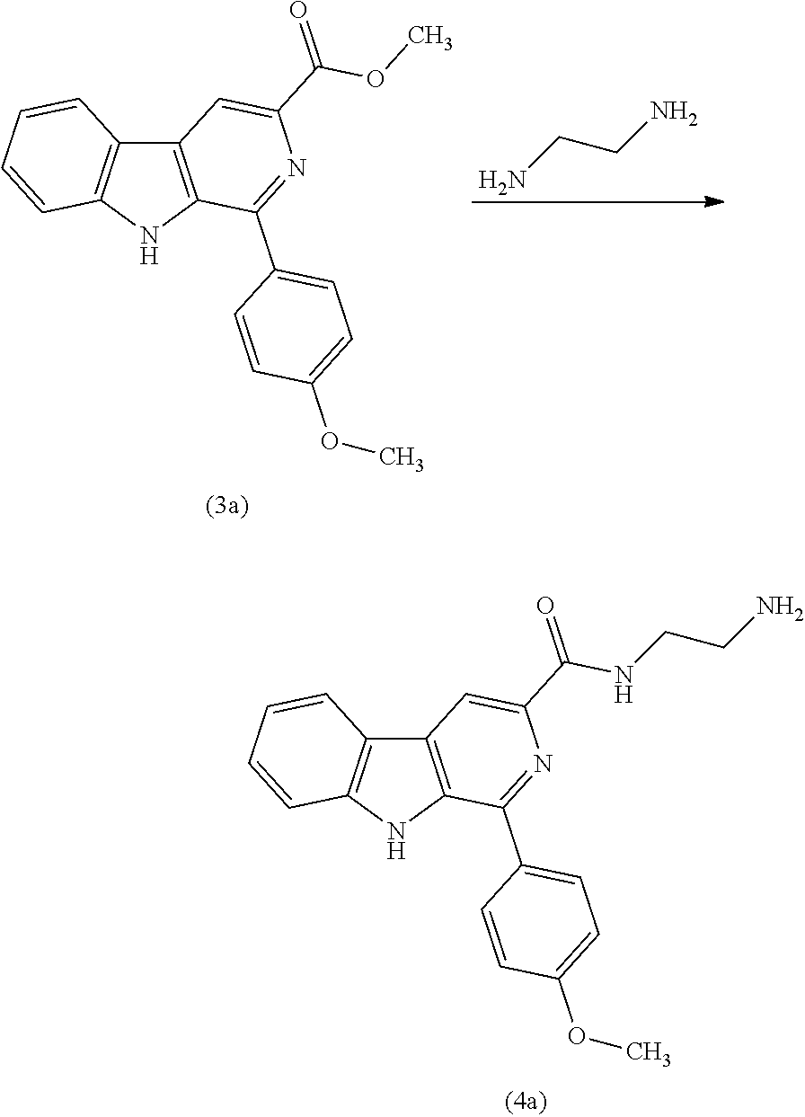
C12=C(NC3=C1C=CC=C3)C(C1=CC=C(OC)C=C1)=NC(C(NCCN)=O)=C2.C12=C(NC3=C1C=CC=C3)C(C1=CC=C(OC)C=C1)=NC(C(OC)=O)=C2.NCCN
